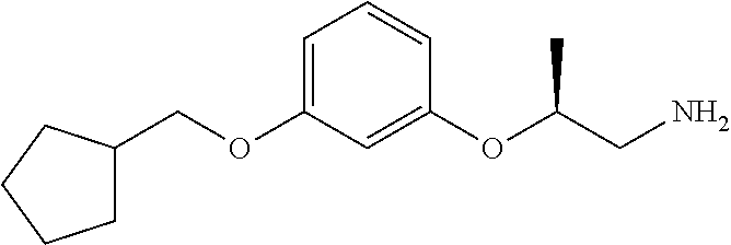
C1C(COC2=CC=CC(OC(CN)C)=C2)CCC1
